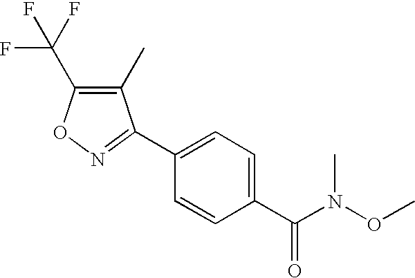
C1(C)=C(C(F)(F)F)ON=C1C1=CC=C(C(=O)N(C)OC)C=C1
